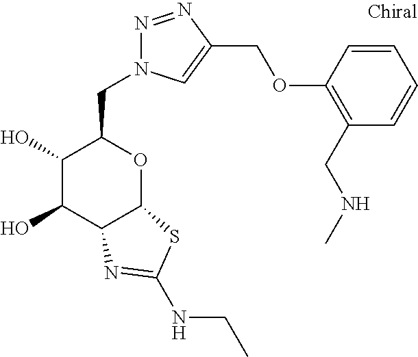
C1(O)C(O)C2C(OC1CN1N=NC(COC3=C(CNC)C=CC=C3)=C1)SC(NCC)=N2
